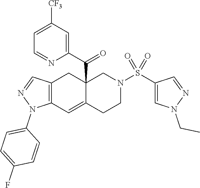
C12(C(C3=CC([CF3])=CC=N3)=O)C(=CC3=C(C1)C=NN3C1=CC=C(F)C=C1)CCN(S(C1=CN(CC)N=C1)(=O)=O)C2
